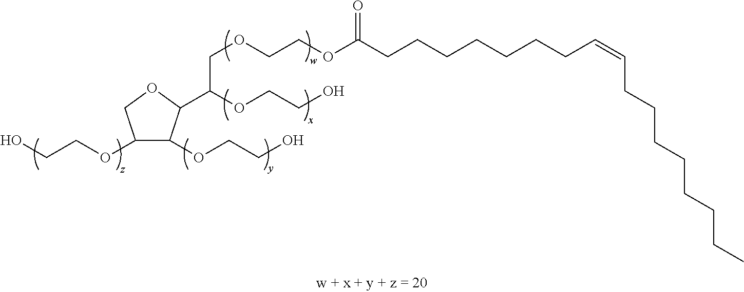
C1(OCCO)C(OCCO)C(C(COCCOC(=O)CCCCCCCC=CCCCCCCCC)OCCO)OC1
